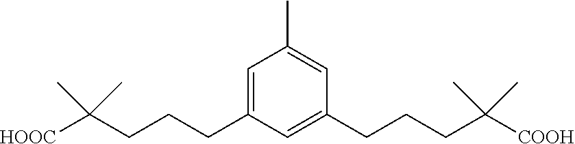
C1(C)=CC(CCCC(C)(C)[COOH])=CC(CCCC(C)(C)[HOOC])=C1
